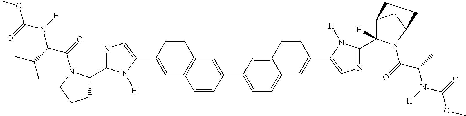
C1=C(C2=CN=C(C3CCCN3C(=O)C(C(C)C)N(C(OC)=O)[H])N2[H])C=CC2=C1C=CC(C1=CC=C3C=C(C4=CN=C(C5([H])C6CC(N5C(=O)C(C)N(C(OC)=O)[H])CC6)N4[H])C=CC3=C1)=C2
